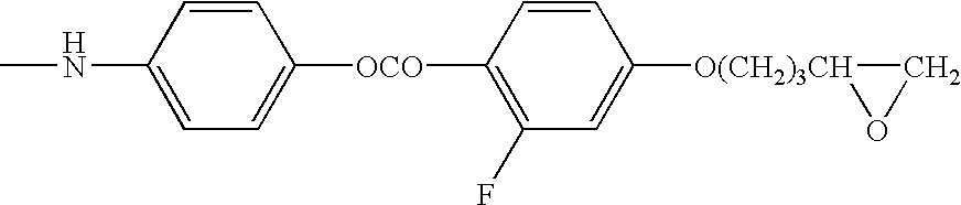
CNC1=CC=C([OCO]C2=C(F)C=C([O(CH2)3CH]3OC3)C=C2)C=C1
